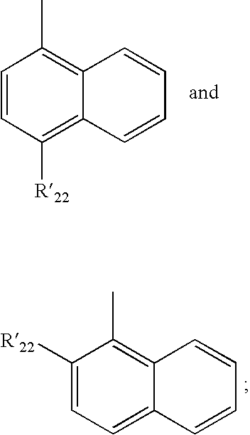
C1=CC([R22])=C2C(=C1C)C=CC=C2.C1([R22])=CC=C2C(=C1C)C=CC=C2
